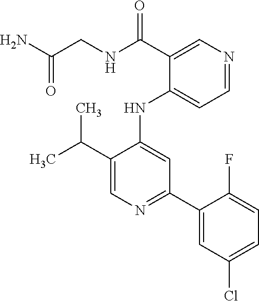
C1(NC2=CC(C3=CC(Cl)=CC=C3F)=NC=C2C(C)C)=CC=NC=C1C(NCC(N)=O)=O
